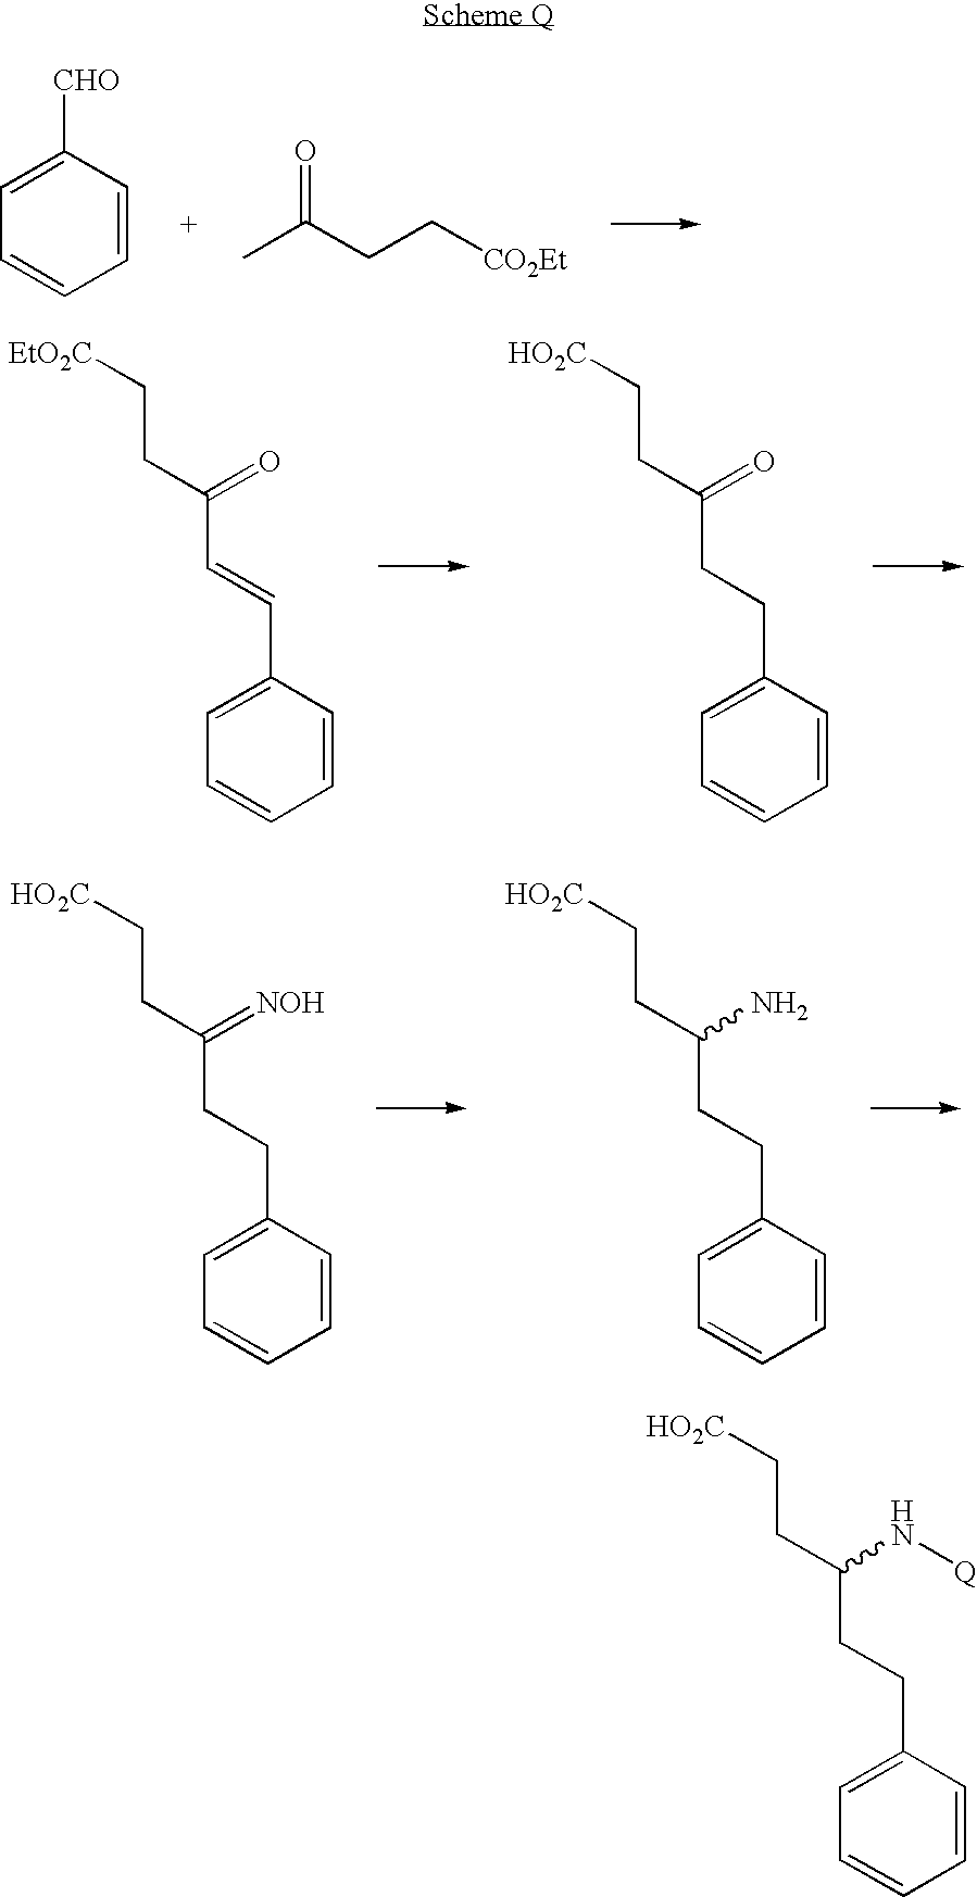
C1=C([CHO])C=CC=C1.CC(=O)CC[CO2Et].C1=C(C=CC(CC[EtO2C])=O)C=CC=C1.C1=C(CCC(CC[HO2C])=O)C=CC=C1.C1=C(CCC(CC[HO2C])=[NOH])C=CC=C1.C1=C(CCC(CC[HO2C])N)C=CC=C1.C1=C(CCC(CC[HO2C])N[Q])C=CC=C1
